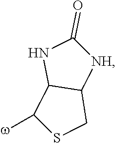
[w]C1SCC2C1NC(=O)[NH]2
